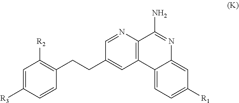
C1=C([R3])C=CC(CCC2=CC3=C(N=C2)C(N)=NC2=CC([R1])=CC=C32)=C1[R2]
